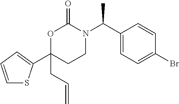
C1(Br)=CC=C(C(N2C(=O)OC(CC=C)(C3=CC=CS3)CC2)C)C=C1
